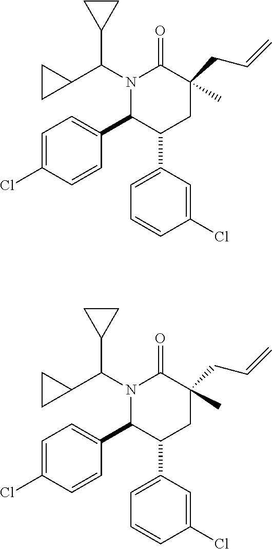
C1=C(Cl)C=CC(C2C(C3=CC=CC(Cl)=C3)CC(CC=C)(C)C(=O)N2C(C2CC2)C2CC2)=C1.C1=C(Cl)C=CC(C2C(C3=CC=CC(Cl)=C3)CC(CC=C)(C)C(=O)N2C(C2CC2)C2CC2)=C1
